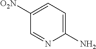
NC1=CC=C([O2N])C=N1
